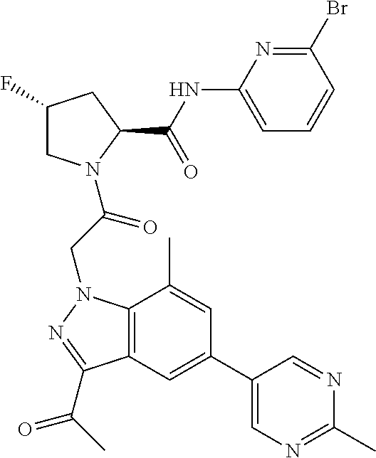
C12=C(N(CC(=O)N3CC(F)CC3C(NC3=CC=CC(Br)=N3)=O)N=C1C(=O)C)C(C)=CC(C1=CN=C(C)N=C1)=C2
